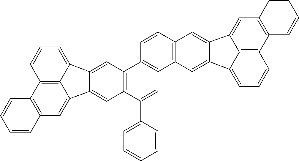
C12=C(C=C3C4=C1C=CC=C4C1=CC4=C(C(C5=CC=CC=C5)=CC5=C4C=CC4=C5C=C5C(=C4)C4=CC6=C(C7=C4C5=CC=C7)C=CC=C6)C=C31)C=CC=C2
